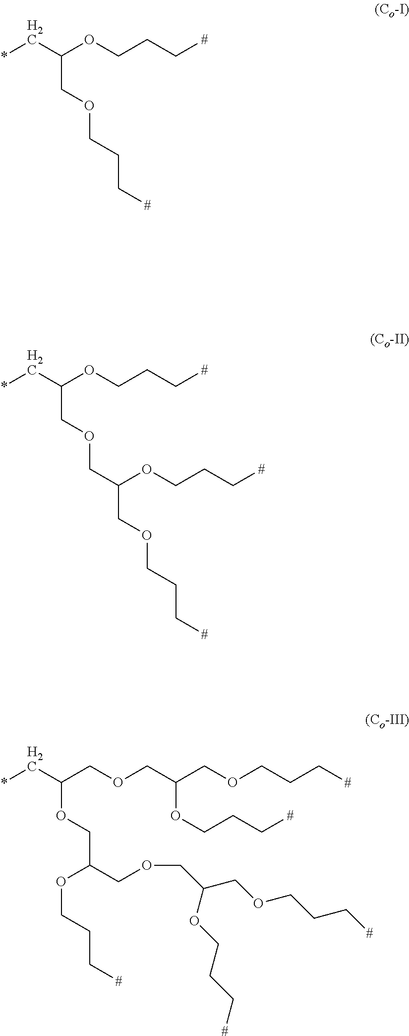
*CC(OCCC[#])COCCC[#].*CC(OCCC[#])COCC(COCCC[#])OCCC[#].*CC(COCC(COCCC[#])OCCC[#])OCC(COCC(COCCC[#])OCCC[#])OCCC[#]
